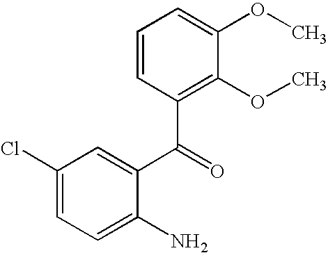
C1=CC(C(=O)C2=CC(Cl)=CC=C2N)=C(OC)C(OC)=C1
